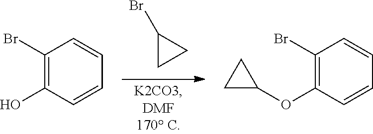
C1(Br)CC1.C1(Br)=C(O)C=CC=C1.C1(Br)=C(OC2CC2)C=CC=C1
